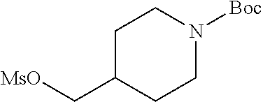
C1C(C[MsO])CCN([Boc])C1
